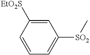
C1=CC=C([SO2]C)C=C1[EtO2S]
